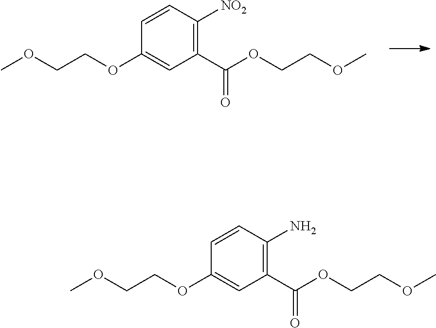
C(COC)OC1=CC(C(OCCOC)=O)=C([NO2])C=C1.C(COC)OC1=CC(C(OCCOC)=O)=C(N)C=C1
